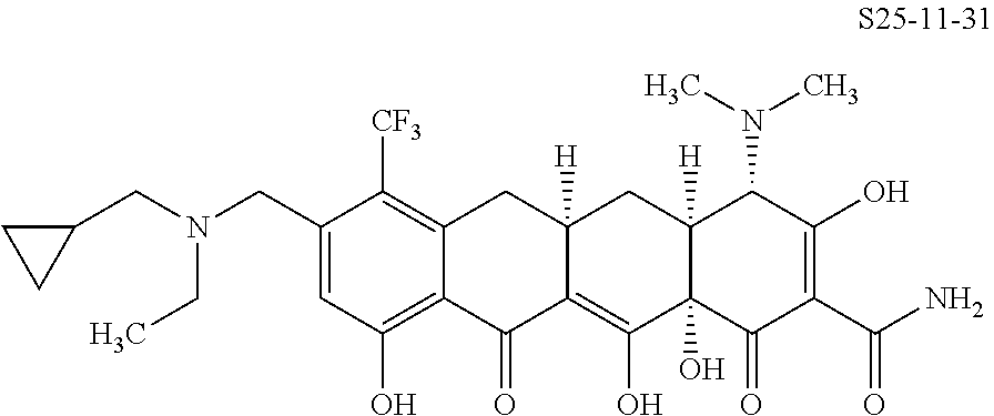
C1(CN(CC2CC2)CC)=CC(O)=C2C(=C1[CF3])CC1([H])C(=C(O)C3(O)C([H])(C1)C(N(C)C)C(O)=C(C(N)=O)C3=O)C2=O
